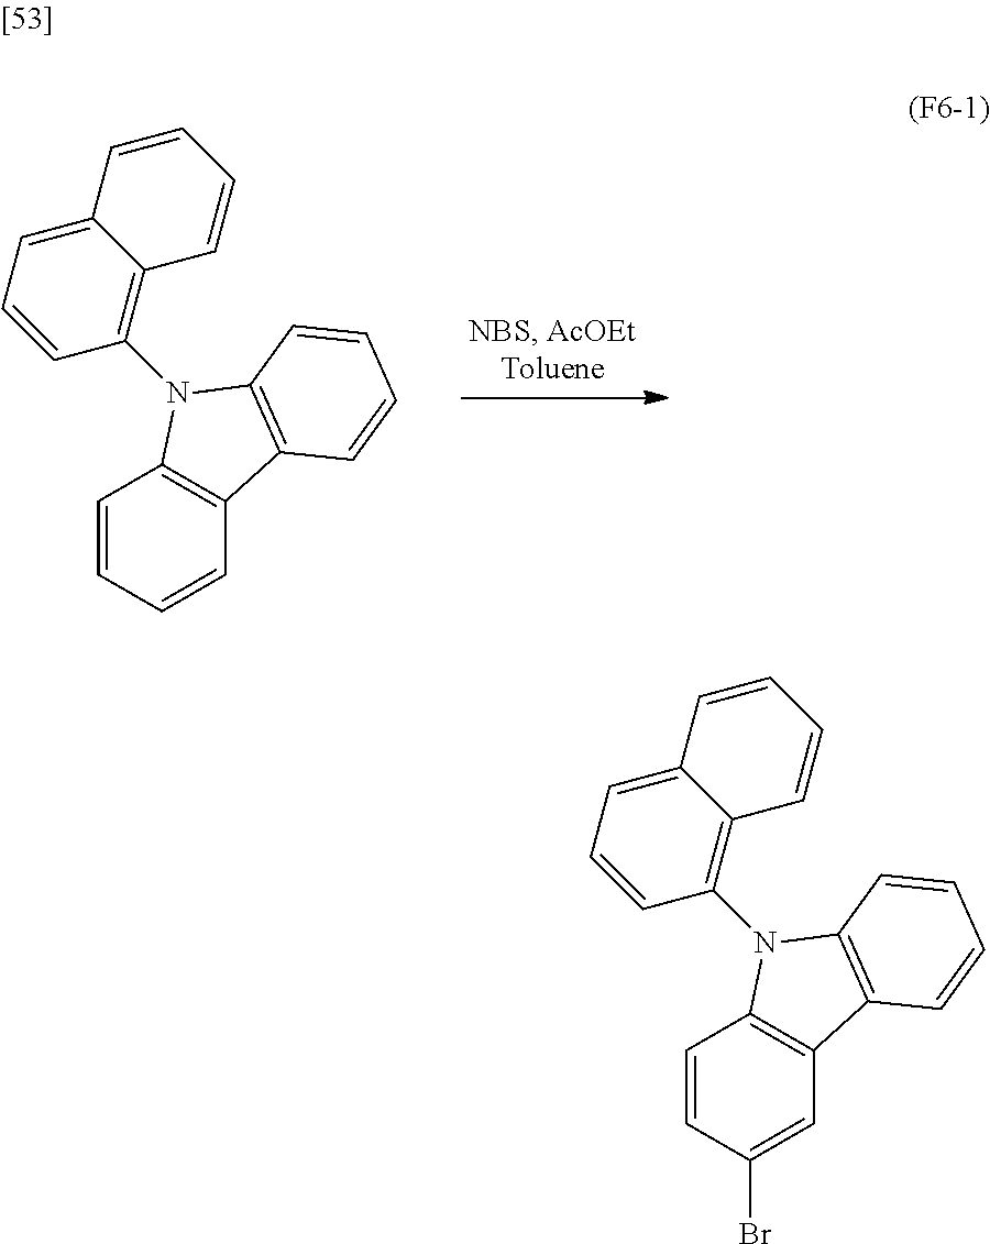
C1=CC2=C(C=C1)N(C1=C3C(=CC=C1)C=CC=C3)C1=C2C=CC=C1.C1(Br)=CC2=C(C=C1)N(C1=C3C(=CC=C1)C=CC=C3)C1=C2C=CC=C1
